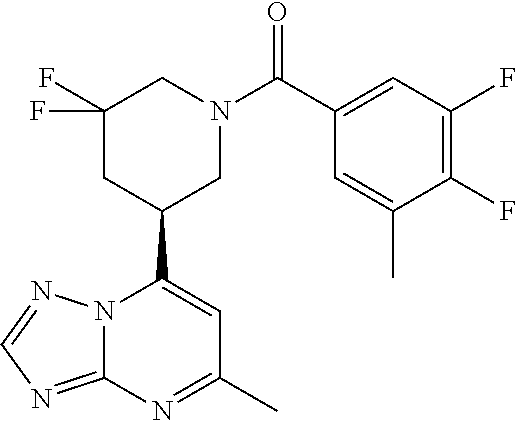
N12C(=NC=N1)N=C(C)C=C2C1CN(C(=O)C2=CC(F)=C(F)C(C)=C2)CC(F)(F)C1
